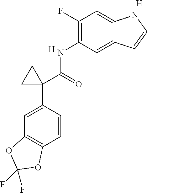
C1(NC(C2(C3=CC4=C(C=C3)OC(F)(F)O4)CC2)=O)=C(F)C=C2C(=C1)C=C(C(C)(C)C)N2.[H].[H]
